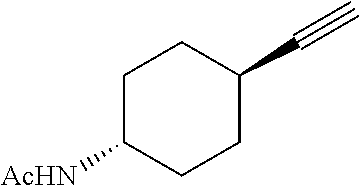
C1C([AcHN])CCC(C#C)C1
